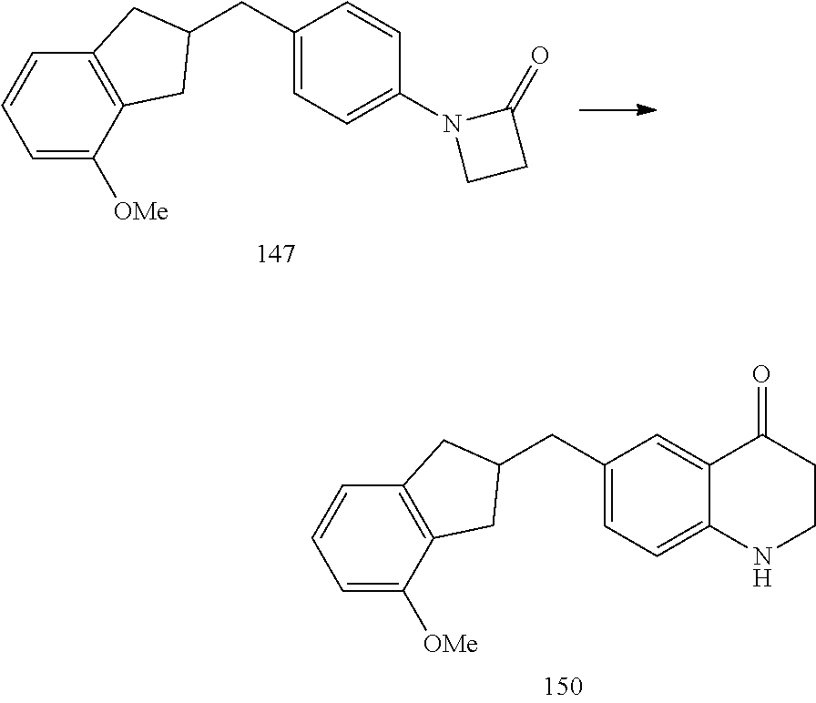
C1=C([OMe])C2=C(C=C1)CC(CC1=CC=C3C(=C1)C(=O)CCN3)C2.C1=C([OMe])C2=C(C=C1)CC(CC1=CC=C(N3CCC3=O)C=C1)C2
